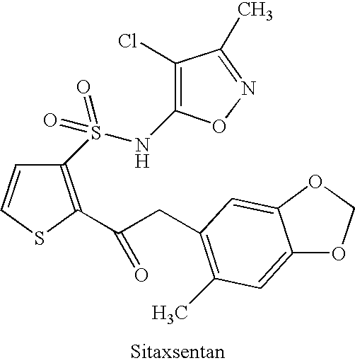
C1=CSC(C(CC2=C(C)C=C3OCOC3=C2)=O)=C1S(NC1=C(Cl)C(C)=NO1)(=O)=O
